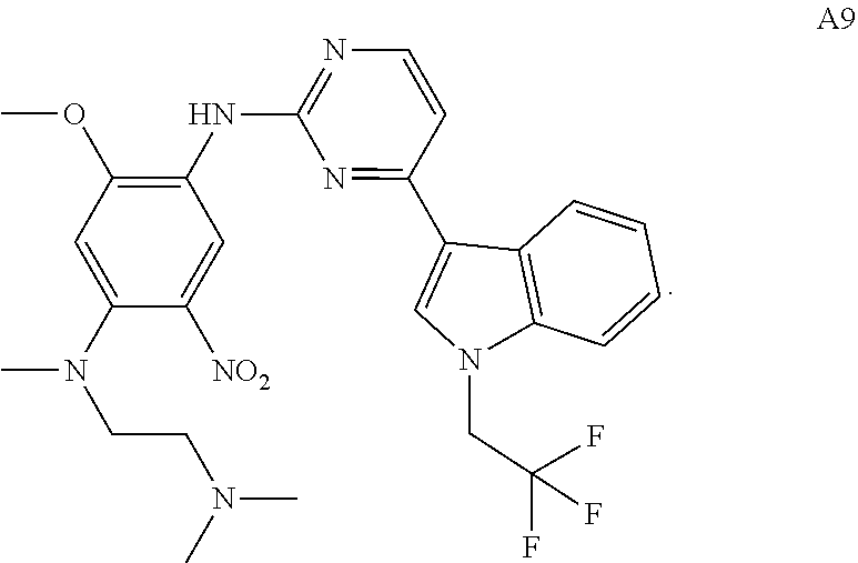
C(C(F)(F)F)N1C2=C(C=CC=C2)C(C2=NC(NC3=C(OC)C=C(N(CCN(C)C)C)C([NO2])=C3)=NC=C2)=C1
